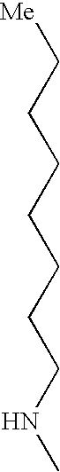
C(CCCCCCNC)[Me]
